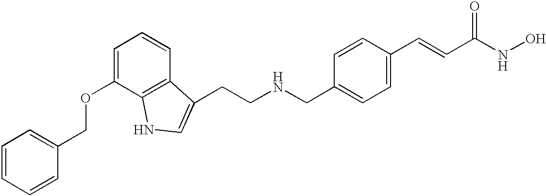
C1=CC=CC(COC2=CC=CC3=C2NC=C3CCNCC2=CC=C(C=CC(NO)=O)C=C2)=C1
